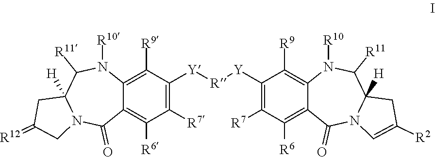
C12=C([R6])C([R7])=C([Y][R][Y]C3=C([R7])C([R6])=C4C(=C3[R9])N([R10])C([R11])C3([H])N(C4=O)C=C([R2])C3)C([R9])=C1N([R10])C([R11])C1([H])N(C2=O)CC(=[R12])C1
